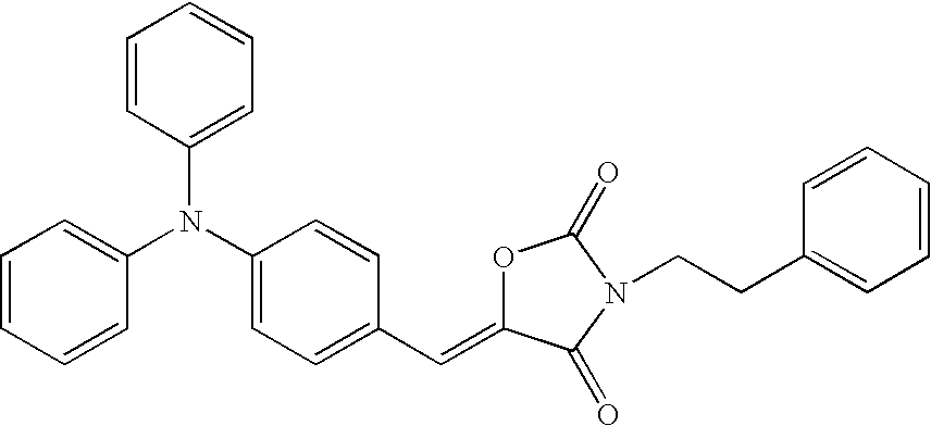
C1=CC(N(C2=CC=C(C=C3OC(=O)N(CCC4=CC=CC=C4)C3=O)C=C2)C2=CC=CC=C2)=CC=C1
